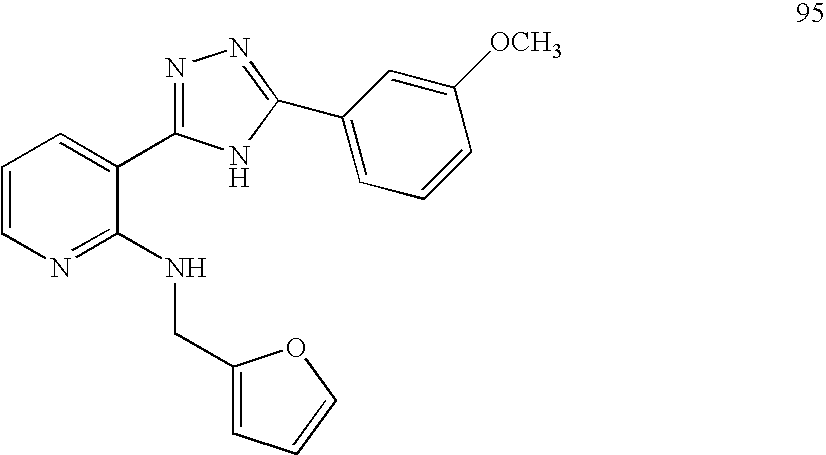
C1=CN=C(NCC2=CC=CO2)C(C2=NN=C(C3=CC=CC([OCH3])=C3)N2)=C1
